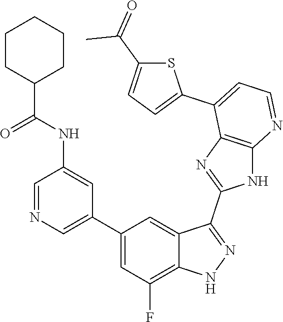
C1=NC=C(C2=CC(F)=C3C(=C2)C(C2=NC4=C(N2)N=CC=C4C2=CC=C(C(=O)C)S2)=NN3)C=C1NC(=O)C1CCCCC1
